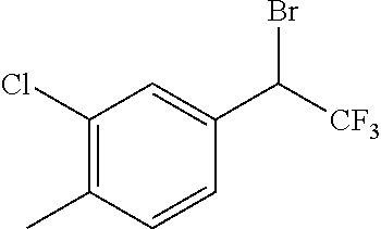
C1(Cl)=C(C)C=CC(C([CF3])Br)=C1
